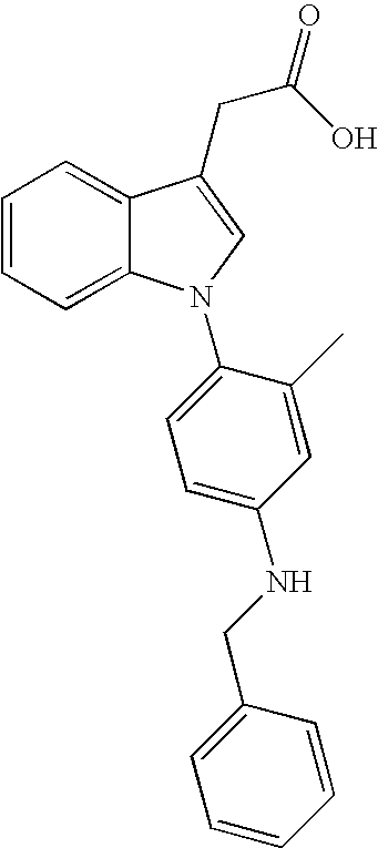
C1=CC=C2C(=C1)C(CC(=O)O)=CN2C1=CC=C(NCC2=CC=CC=C2)C=C1C
